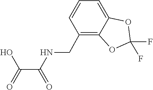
C1(F)(F)OC2=CC=CC(CNC(C(=O)O)=O)=C2O1
